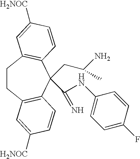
C1CC2=C(C(CC(N)C)(C(NC3=CC=C(F)C=C3)=N)C3=C1C=C([H2NOC])C=C3)C=CC([H2NOC])=C2
